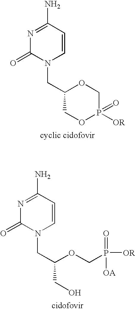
C1=CC(N)=NC(=O)N1CC1COP(=O)([OR])CO1.C1=CC(N)=NC(=O)N1CC(CO)OCP(=O)([OR])[OA]
